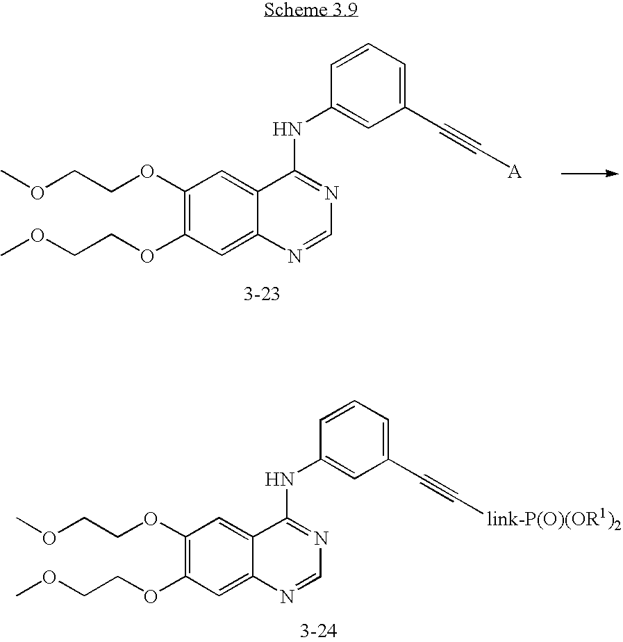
C1(OCCOC)=C(OCCOC)C=C2C(=C1)C(NC1=CC(C#C[link-P(O)(OR1)2])=CC=C1)=NC=N2.C1(OCCOC)=C(OCCOC)C=C2C(=C1)C(NC1=CC(C#C[A])=CC=C1)=NC=N2
